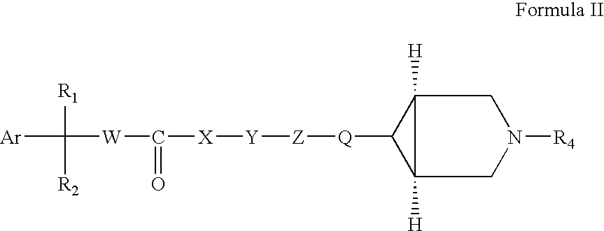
[Ar]C([W]C([X][Y][Z][Q]C1C2([H])C1([H])CN([R4])C2)=O)([R1])[R2]
